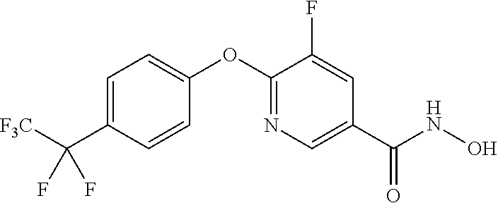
C1=C(C([F3C])(F)F)C=CC(OC2=NC=C(C(NO)=O)C=C2F)=C1
